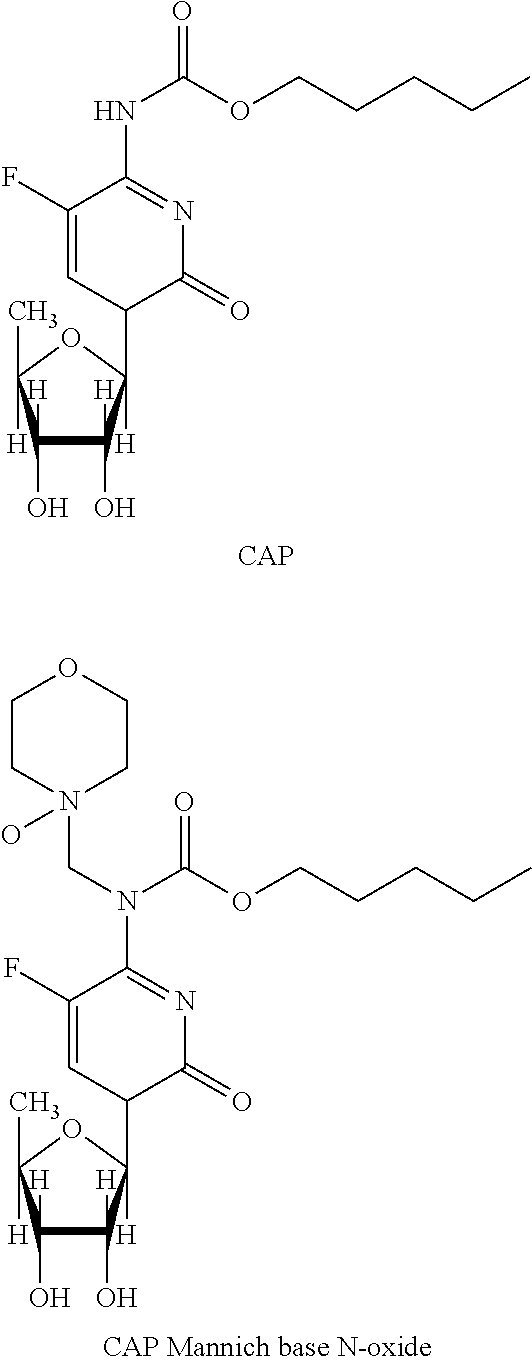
C1(F)=CC(C2([H])C(O)([H])C(O)([H])C([H])(C)O2)C(=O)N=C1NC(OCCCCC)=O.C1(F)=CC(C2([H])C(O)([H])C(O)([H])C([H])(C)O2)C(=O)N=C1N(C(OCCCCC)=O)CN1(O)CCOCC1
